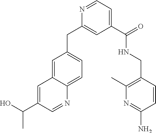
C1=C(C(C)O)C=NC2=CC=C(CC3=CC(C(=O)NCC4=C(C)N=C(N)C=C4)=CC=N3)C=C12
